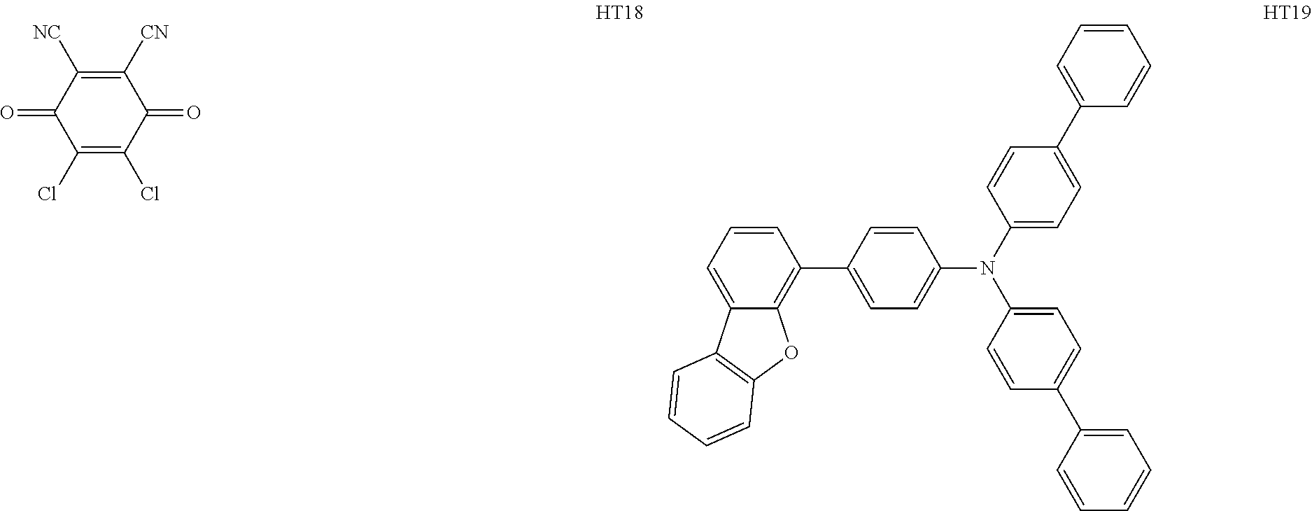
C1(Cl)=C(Cl)C(=O)C([CN])=C([NC])C1=O.C1(N(C2=CC=C(C3=CC=CC=C3)C=C2)C2=CC=C(C3=CC=CC=C3)C=C2)=CC=C(C2=C3C(=CC=C2)C2=C(O3)C=CC=C2)C=C1
